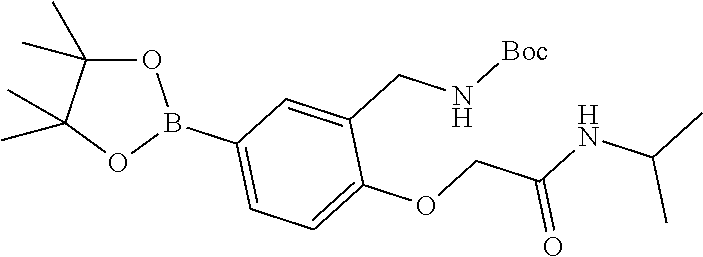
O1C(C)(C)C(C)(C)OB1C1=CC=C(OCC(NC(C)C)=O)C(CN[Boc])=C1
